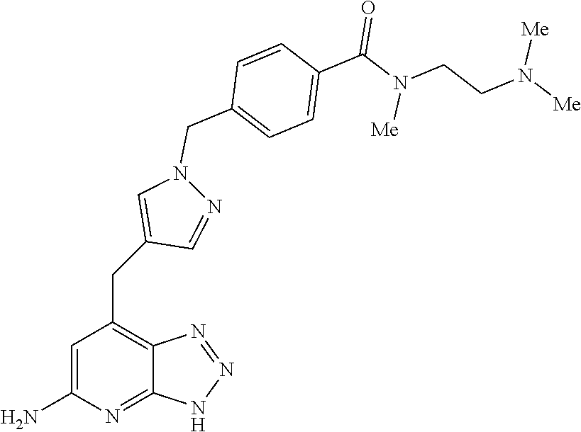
C1=C(N)N=C2C(=C1CC1=CN(CC3=CC=C(C(=O)N(CCN([Me])[Me])[Me])C=C3)N=C1)N=NN2
